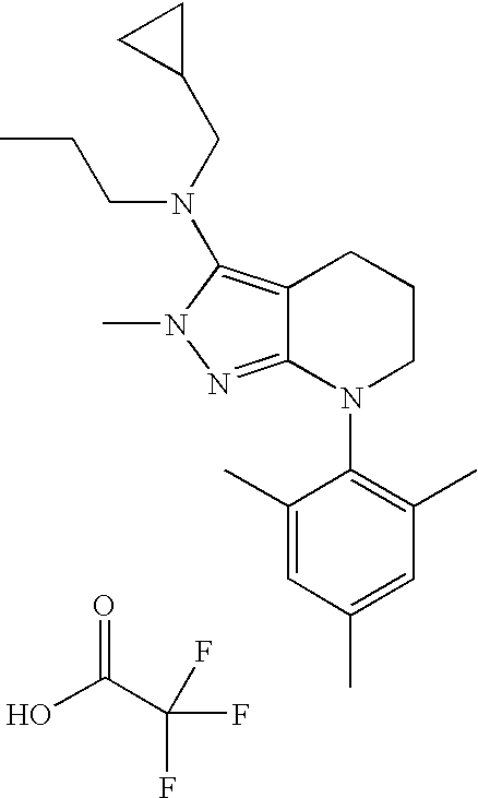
OC(C(F)(F)F)=O.C12=NN(C)C(N(CC3CC3)CCC)=C1CCCN2C1=C(C)C=C(C)C=C1C
